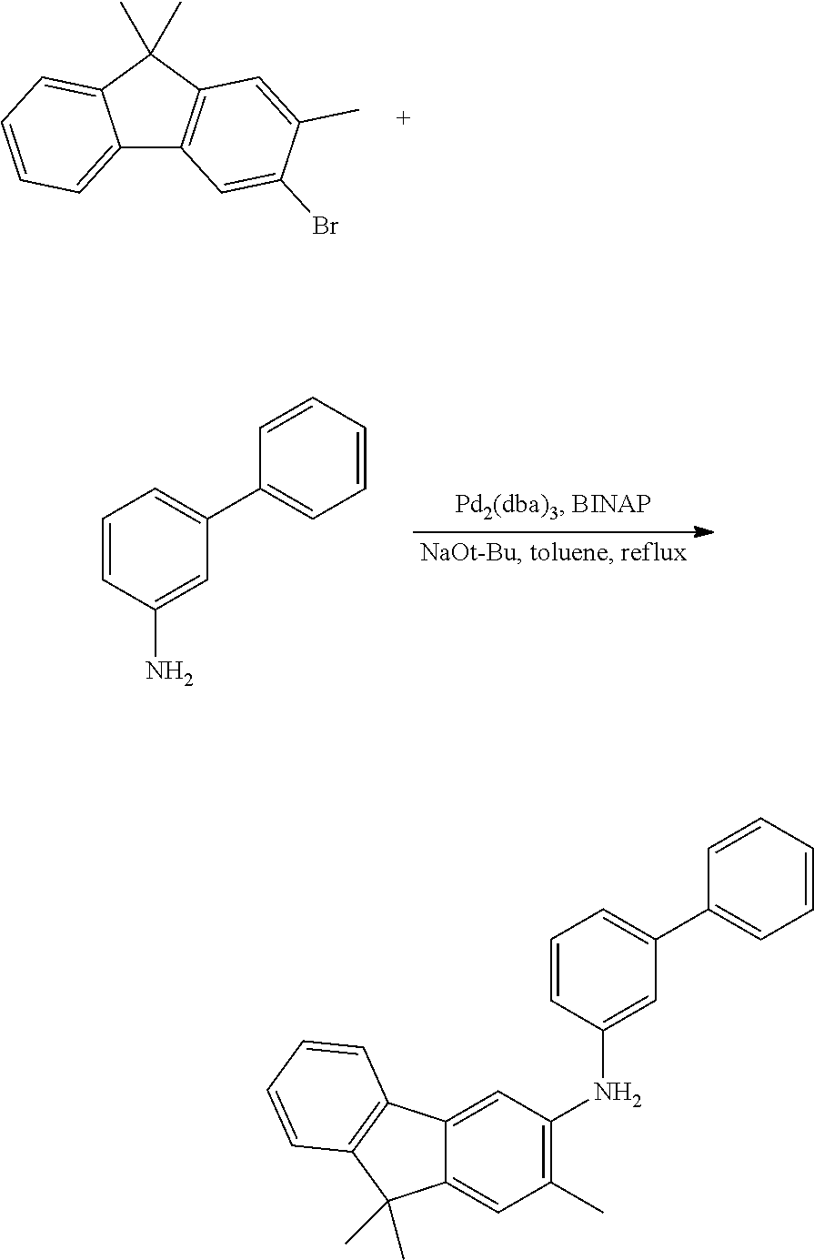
C12=CC=CC=C1C(C)(C)C1=C2C=C(Br)C(C)=C1.C1=CC(N)=CC(C2=CC=CC=C2)=C1.C1=CC(NC2=C(C)C=C3C(=C2)C2=C(C3(C)C)C=CC=C2)=CC(C2=CC=CC=C2)=C1
